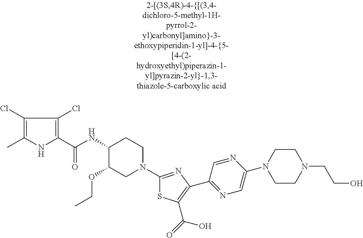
C1(Cl)=C(C)NC(C(NC2C(OCC)CN(C3=NC(C4=NC=C(N5CCN(CCO)CC5)N=C4)=C(C(=O)O)S3)CC2)=O)=C1Cl
